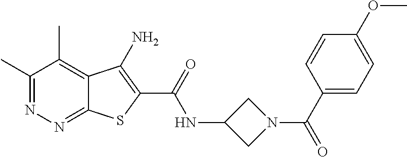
C1(C)=NN=C2C(=C1C)C(N)=C(C(=O)NC1CN(C(=O)C3=CC=C(OC)C=C3)C1)S2
